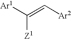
[Ar1]C(=C[Ar2])[Z1]
